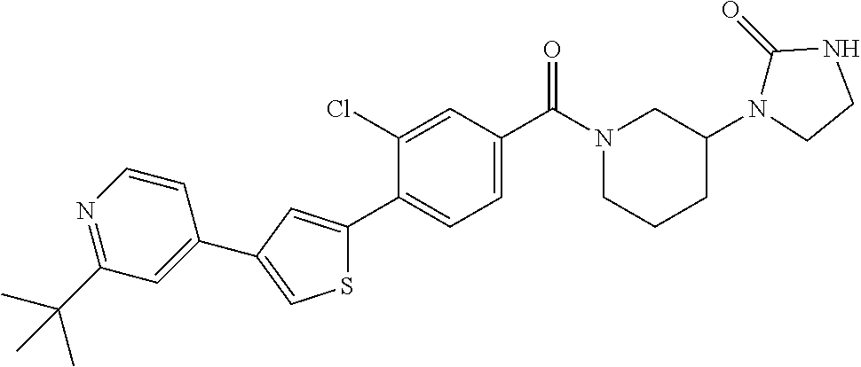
C1(N2C(=O)NCC2)CN(C(C2=CC=C(C3=CC(C4=CC(C(C)(C)C)=NC=C4)=CS3)C(Cl)=C2)=O)CCC1
